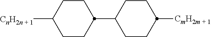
C1CC(C2CCC([CmH2m + 1])CC2)CCC1[CnH2n + 1]
